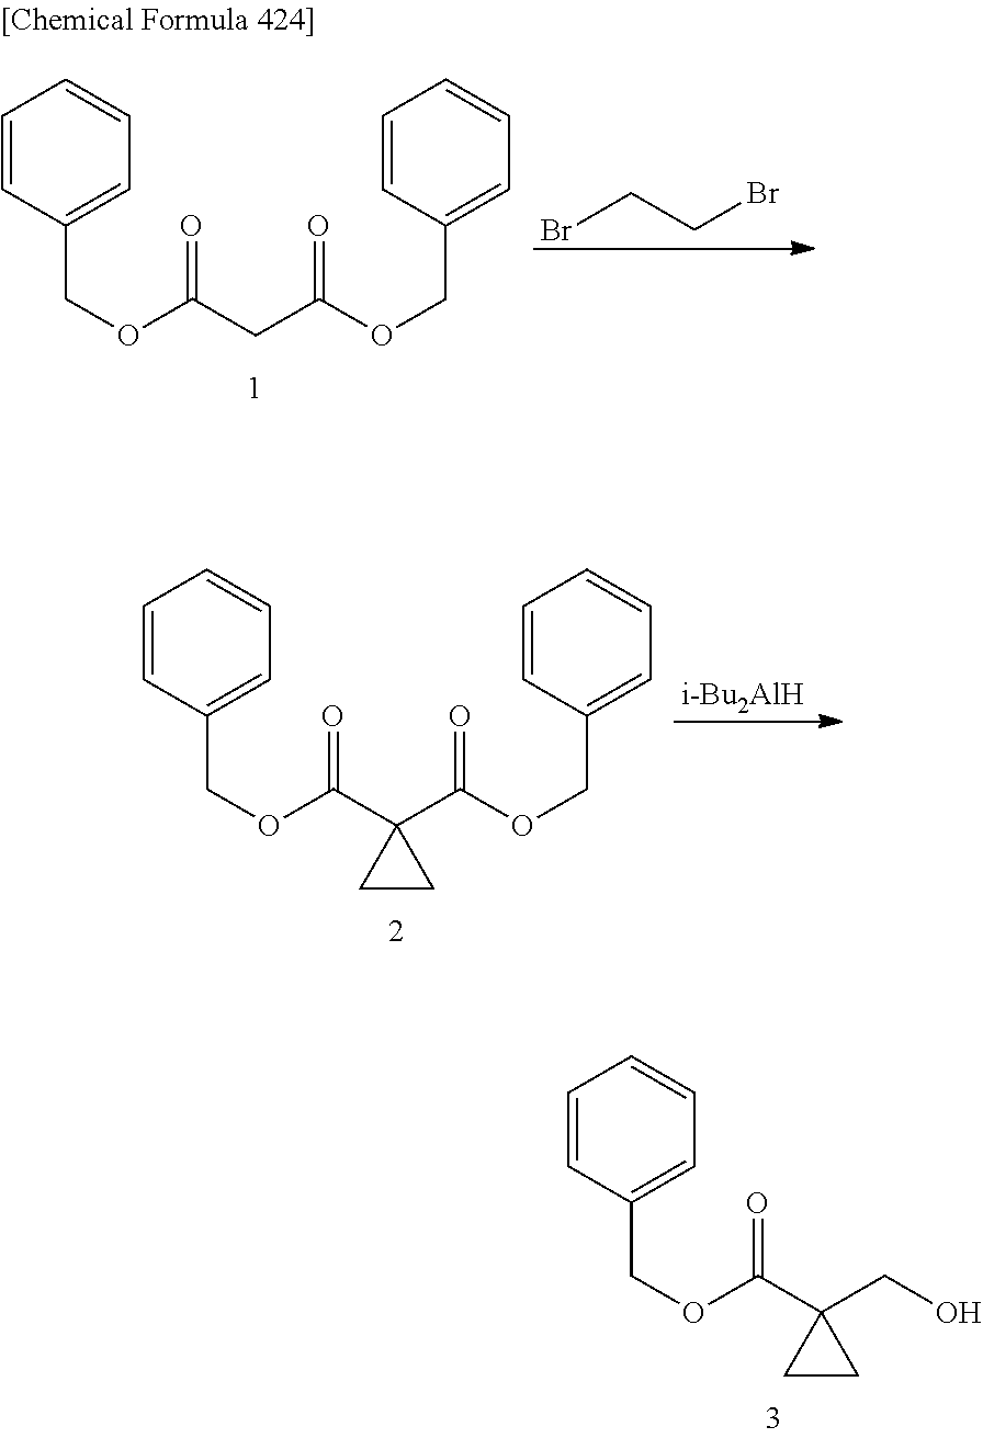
BrCCBr.C1=CC(COC(CC(OCC2=CC=CC=C2)=O)=O)=CC=C1.[i-Bu2AlH].C1=CC(COC(C2(C(OCC3=CC=CC=C3)=O)CC2)=O)=CC=C1.C1=CC(COC(C2(CO)CC2)=O)=CC=C1
